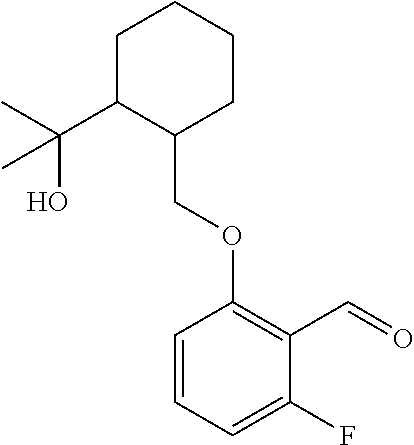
C1C(C(C)(O)C)C(COC2=C(C=O)C(F)=CC=C2)CCC1
